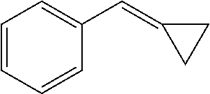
C1=CC=CC(C=C2CC2)=C1
